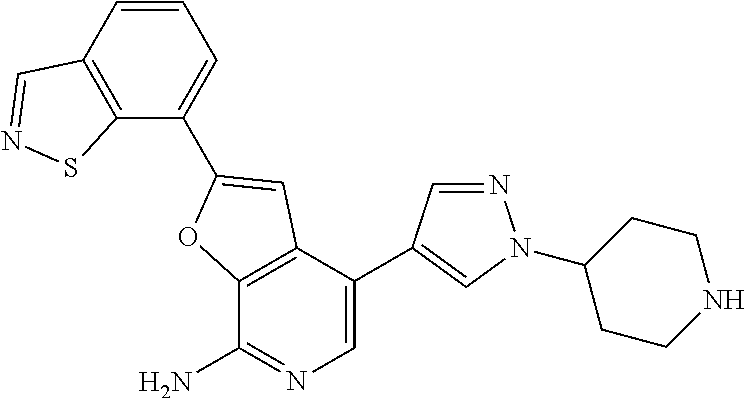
C12=C(C(C3=CN(C4CCNCC4)N=C3)=CN=C1N)C=C(C1=CC=CC3=C1SN=C3)O2
